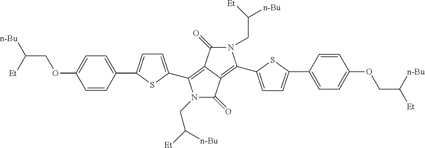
N1(CC([Et])[n-Bu])C(=O)C2=C(C3=CC=C(C4=CC=C(OCC([Et])[n-Bu])C=C4)S3)N(CC([n-Bu])[Et])C(=O)C2=C1C1=CC=C(C2=CC=C(OCC([n-Bu])[Et])C=C2)S1
